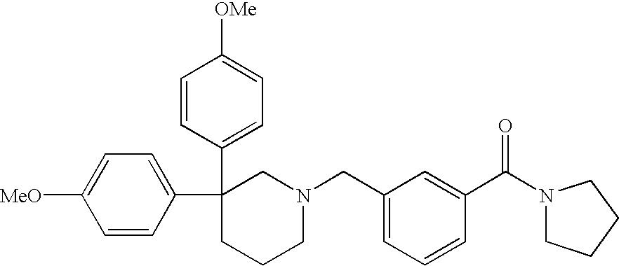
C1=CC(C2(C3=CC=C([OMe])C=C3)CCCN(CC3=CC=CC(C(=O)N4CCCC4)=C3)C2)=CC=C1[MeO]
